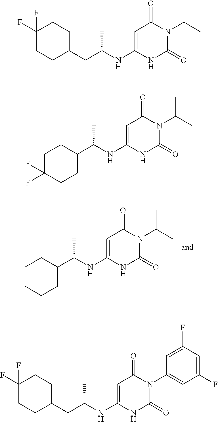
C1(C(NC2=CC(=O)N(C(C)C)C(=O)N2)C)CCCCC1.C1(F)(F)CCC(CC(NC2=CC(=O)N(C(C)C)C(=O)N2)C)CC1.C1(C(NC2=CC(=O)N(C(C)C)C(=O)N2)C)CCC(F)(F)CC1.C1(F)(F)CCC(CC(NC2=CC(=O)N(C3=CC(F)=CC(F)=C3)C(=O)N2)C)CC1
